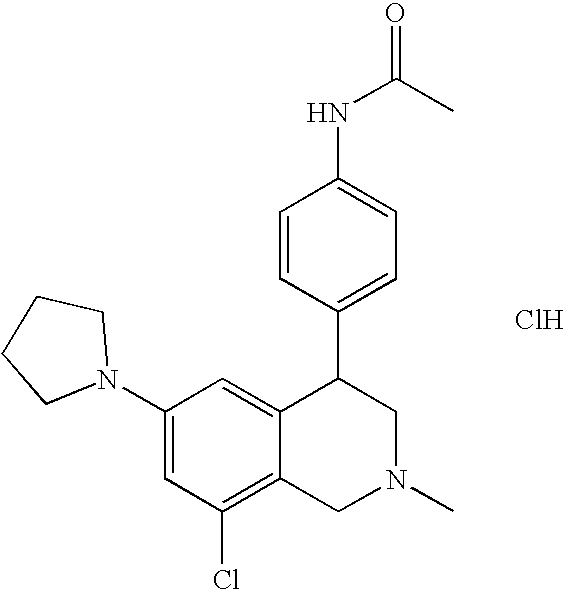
C1(Cl)=C2C(=CC(N3CCCC3)=C1)C(C1=CC=C(NC(C)=O)C=C1)CN(C)C2.Cl
